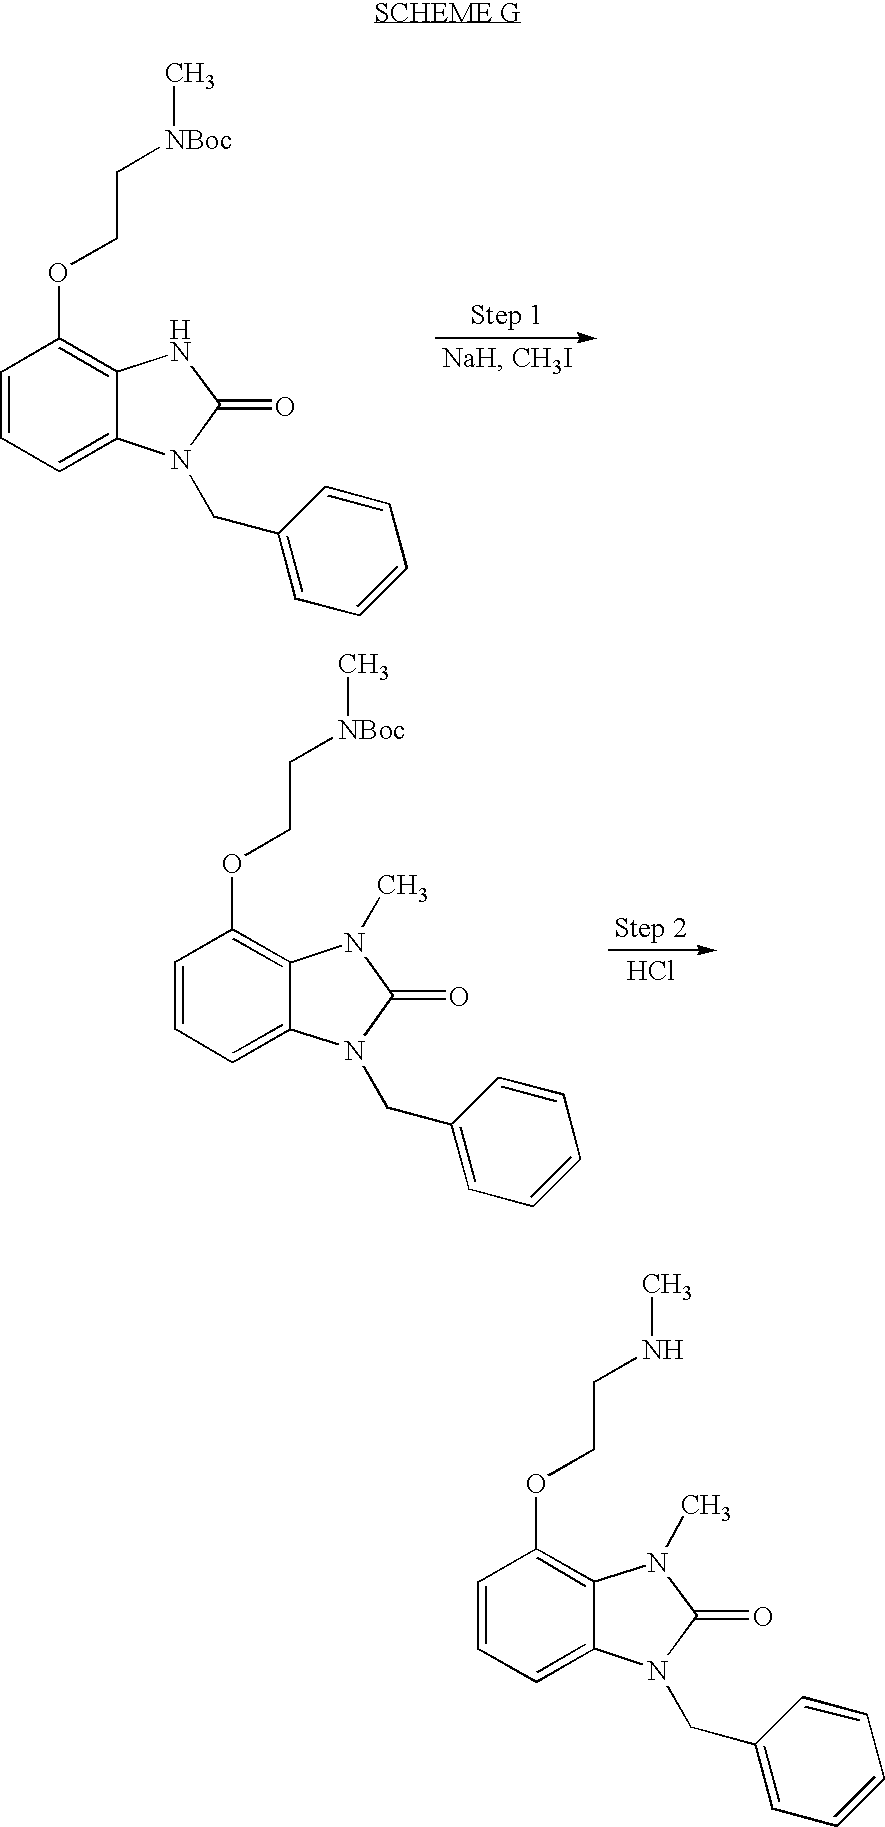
C1=CC=C2C(=C1OCC[NBoc]C)NC(=O)N2CC1=CC=CC=C1.Cl.C1=CC=C2C(=C1OCC[NBoc]C)N(C)C(=O)N2CC1=CC=CC=C1.C1=CC=C2C(=C1OCCNC)N(C)C(=O)N2CC1=CC=CC=C1
